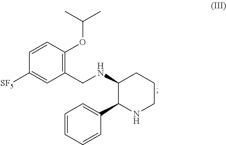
O(C1=C(CNC2C(C3=CC=CC=C3)NCCC2)C=C([SF5])C=C1)C(C)C
